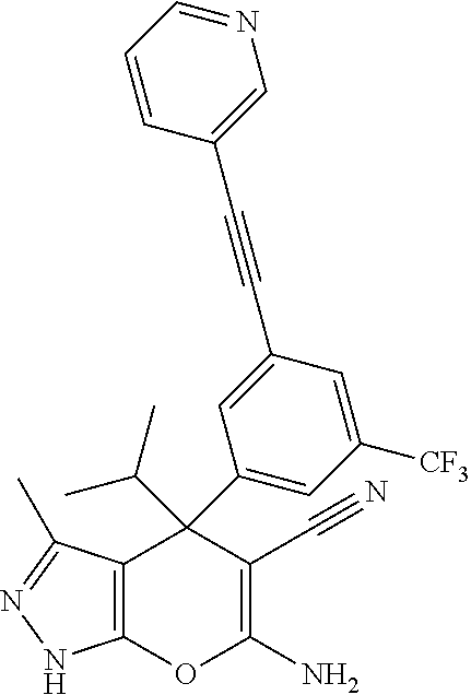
C12=C(C(C)=NN1)C(C1=CC([CF3])=CC(C#CC3=CN=CC=C3)=C1)(C(C)C)C(C#N)=C(N)O2
